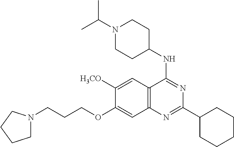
C12=C(C=C([H3CO])C(OCCCN3CCCC3)=C1)C(NC1CCN(C(C)C)CC1)=NC(C1CCCCC1)=N2
